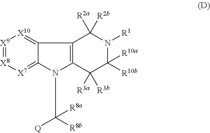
C12=[X10][X9]=[X8][X7]=C1N(C([R8a])([R8b])[Q])C1=C2C([R2a])([R2b])N([R1])C([R10b])([R10a])C1([R3a])[R3b]
